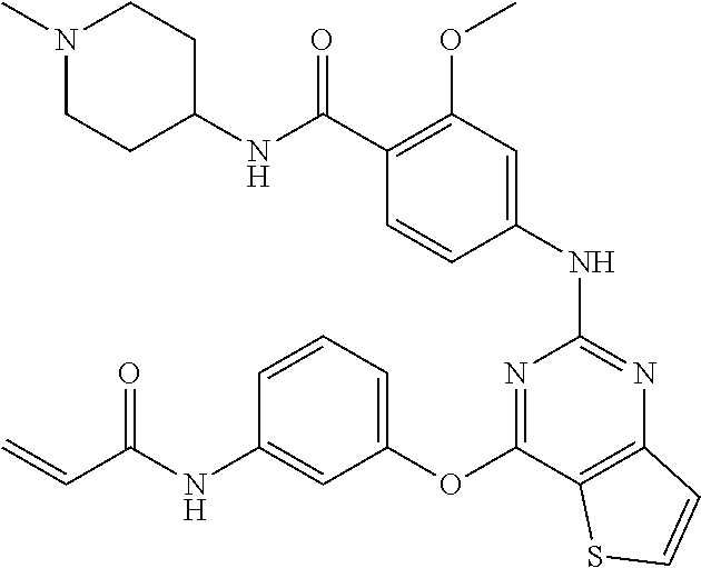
C(C1=C(OC)C=C(NC2=NC3=C(C(OC4=CC=CC(NC(C=C)=O)=C4)=N2)SC=C3)C=C1)(NC1CCN(C)CC1)=O
